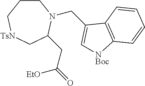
C1CC[TsN]CC(CC(=O)[EtO])N1CC1=C[NBoc]C2=C1C=CC=C2
